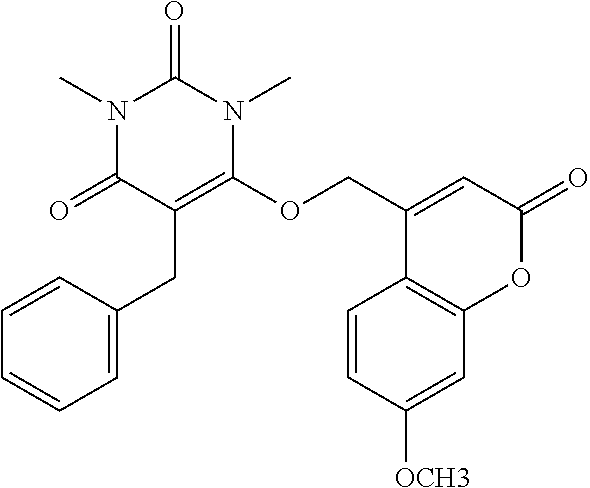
C(C1=C(OCC2=CC(=O)OC3=C2C=CC([OCH3])=C3)N(C)C(=O)N(C)C1=O)C1=CC=CC=C1
